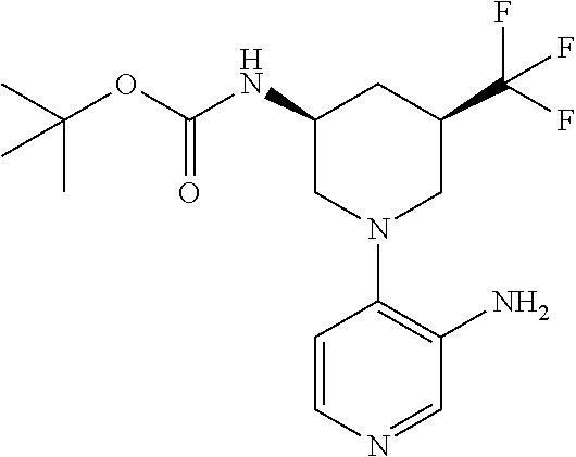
C1=CN=CC(N)=C1N1CC(C(F)(F)F)CC(NC(OC(C)(C)C)=O)C1
